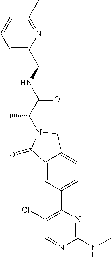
C1(=O)C2=CC(C3=C(Cl)C=NC(NC)=N3)=CC=C2CN1C(C(NC(C)C1=CC=CC(C)=N1)=O)C
